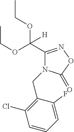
CCOC(C1=NOC(=O)N1CC1=C(Cl)C=CC=C1F)(OCC)[H]
